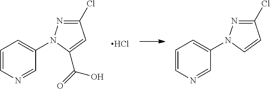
C1=CN=CC(N2N=C(Cl)C=C2C(=O)O)=C1.Cl.C1=CN=CC(N2N=C(Cl)C=C2)=C1
